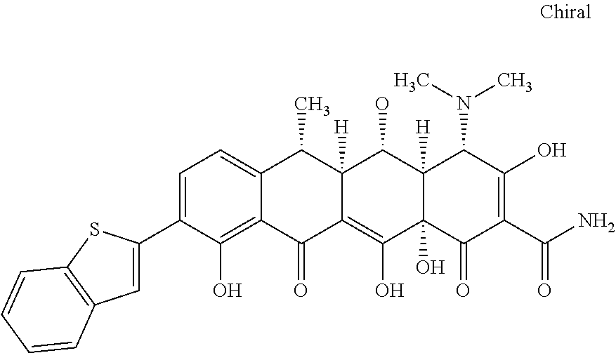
C1=C(C2=CC3=C(S2)C=CC=C3)C(O)=C2C(=C1)C(C)C1([H])C(=C(O)C3(O)C([H])(C1O)C(N(C)C)C(O)=C(C(N)=O)C3=O)C2=O
